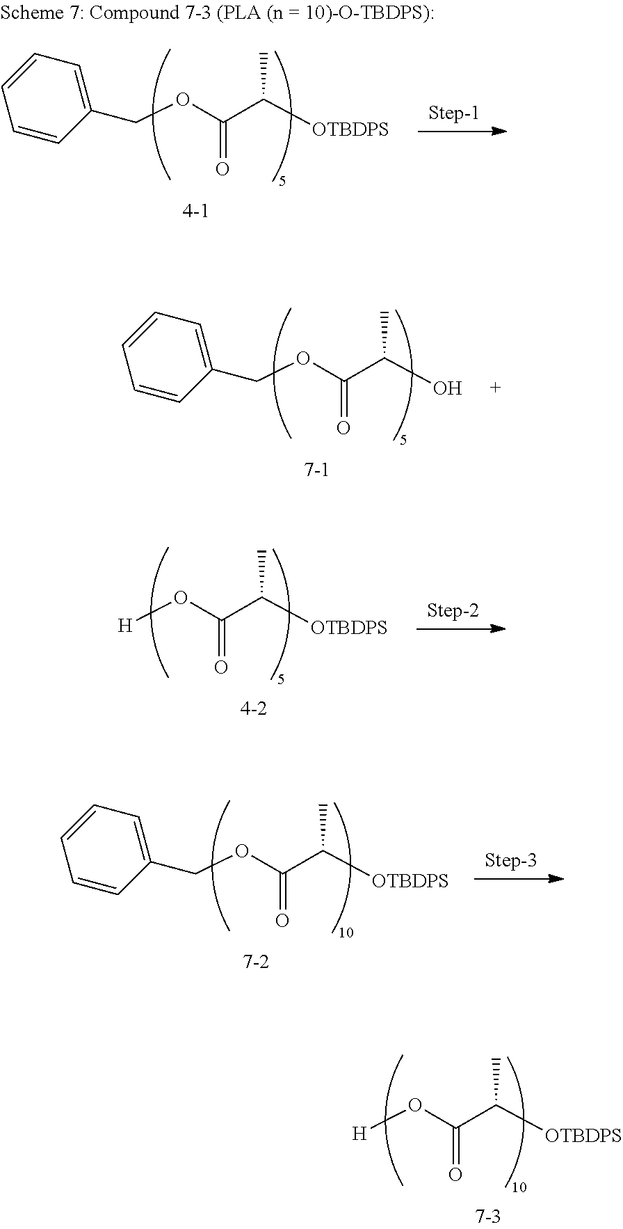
[H]OC(C([OTBDPS])C)=O.C1(COC(C(O)C)=O)=CC=CC=C1.[H]OC(C([OTBDPS])C)=O.C1(COC(C([OTBDPS])C)=O)=CC=CC=C1.C1(COC(C([OTBDPS])C)=O)=CC=CC=C1
